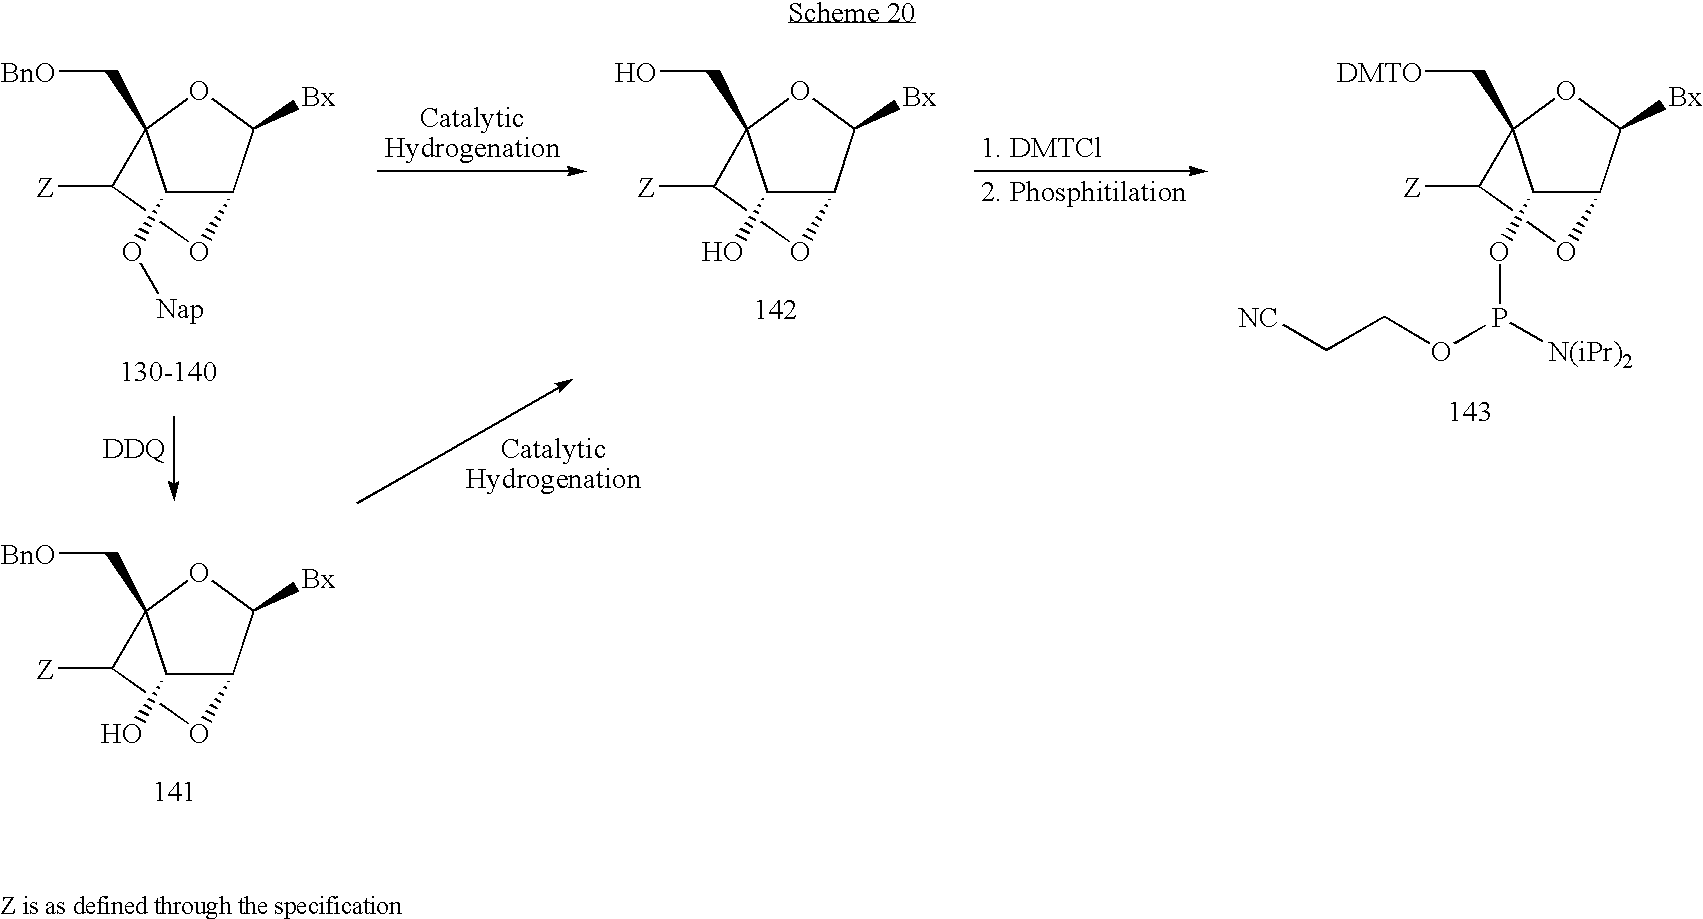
C12C([Bx])OC(C[BnO])(C([Z])O1)C2O[Nap].C12C([Bx])OC(CO)(C([Z])O1)C2O.C12C([Bx])OC(C[DMTO])(C([Z])O1)C2OP(OCC[NC])[N(iPr)2].C12C([Bx])OC(C[BnO])(C([Z])O1)C2O
